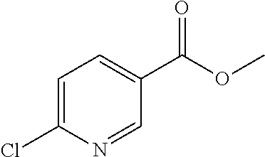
C1=C(Cl)N=CC(C(OC)=O)=C1
